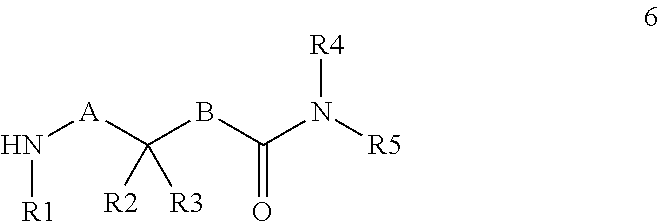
N([A]C(BC(N([R5])[R4])=O)([R2])[R3])[R1]
